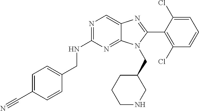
C1=C(C#N)C=CC(CNC2=NC=C3C(=N2)N(CC2CCCNC2)C(C2=C(Cl)C=CC=C2Cl)=N3)=C1
